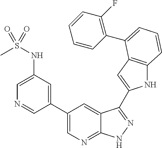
C1(C2=CN=C3C(=C2)C(C2=CC4=C(N2)C=CC=C4C2=C(F)C=CC=C2)=NN3)=CC(NS(C)(=O)=O)=CN=C1
